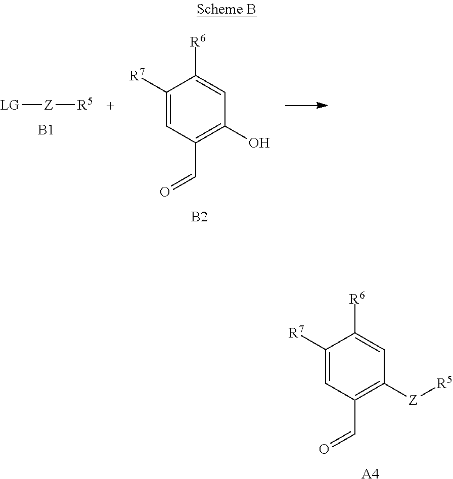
[LG][Z][R5].[B1].C1([R7])=CC(C=O)=C(O)C=C1[R6].[B2].C1([R7])=CC(C=O)=C([Z][R5])C=C1[R6].[A4]
